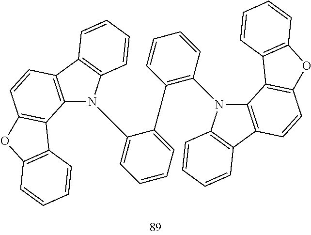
C12=C(C3=C(C=CC=C3)N1C1=CC=CC=C1C1=C(N3C4=C(C5=C3C=CC=C5)C=CC3=C4C4=C(O3)C=CC=C4)C=CC=C1)C=CC1=C2C2=C(O1)C=CC=C2
